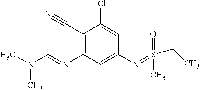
C1(C#N)=C(N=CN(C)C)C=C(N=S(=O)(C)CC)C=C1Cl
